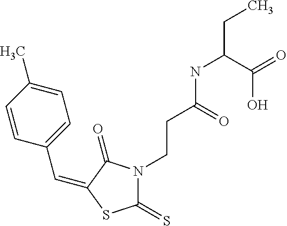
C(C1=CC=C(C)C=C1)=C1C(=O)N(CCC(NC(CC)C(=O)O)=O)C(=S)S1
